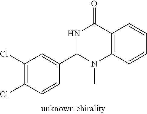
C1(Cl)=C(Cl)C=CC(C2N(C)C3=C(C(=O)N2)C=CC=C3)=C1
